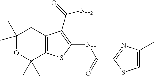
C1(C)(C)OC(C)(C)C2=C(C1)C(C(=O)N)=C(NC(C1=NC(C)=CS1)=O)S2
